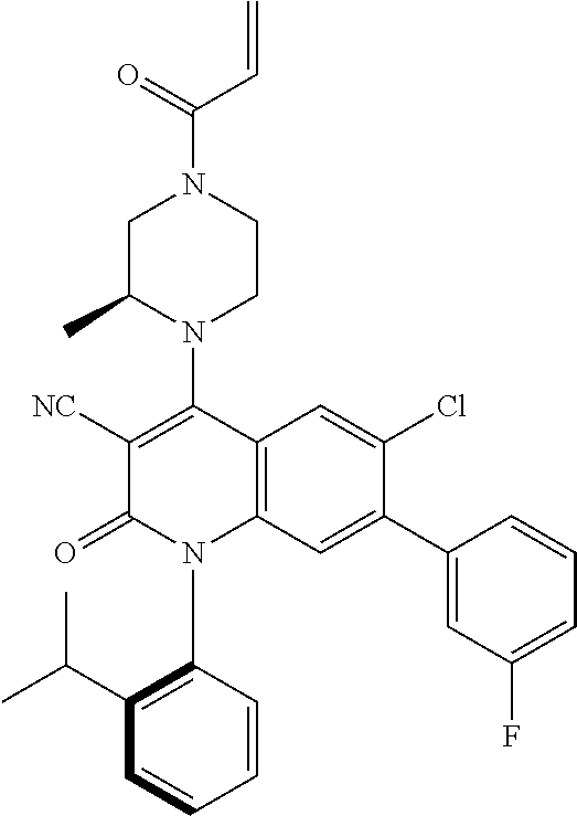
C1C(C)N(C2=C([NC])C(=O)N(C3=C(C(C)C)C=CC=C3)C3=C2C=C(Cl)C(C2=CC(F)=CC=C2)=C3)CCN1C(=O)C=C
